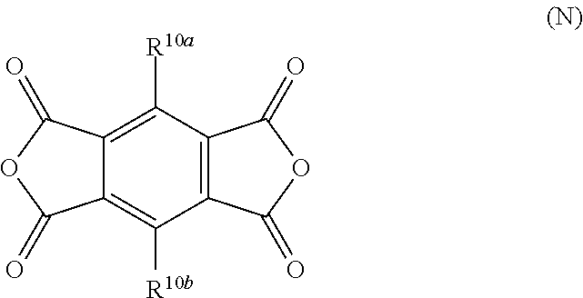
C12=C(C([R10a])=C3C(=C1[R10b])C(=O)OC3=O)C(=O)OC2=O
